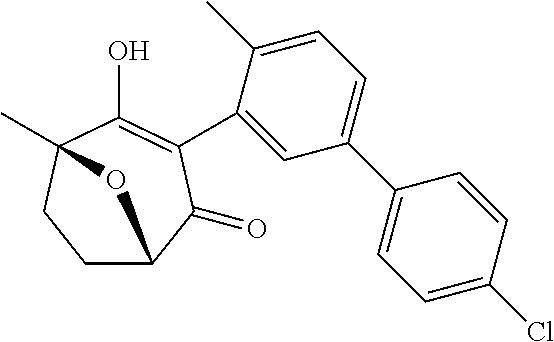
C1C2C(=O)C(C3=CC(C4=CC=C(Cl)C=C4)=CC=C3C)=C(O)C(C)(C1)O2
